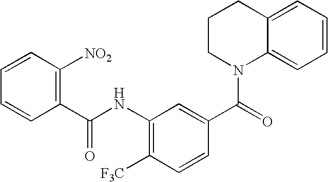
C1=CC([NO2])=C(C(NC2=C([F3C])C=CC(C(=O)N3C4=CC=CC=C4CCC3)=C2)=O)C=C1
